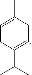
C1=C(C)CC=C(C(C)C)C1
